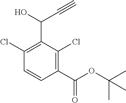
C1(C(OC(C)(C)C)=O)=C(Cl)C(C(C#C)O)=C(Cl)C=C1
